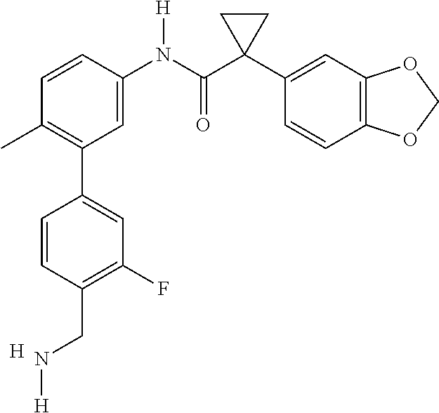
C1=C(N(C(C2(C3=CC4=C(C=C3)OCO4)CC2)=O)[H])C=CC(C)=C1C1=CC(F)=C(CN[H])C=C1.[H]
